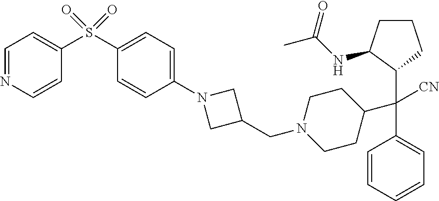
C1=CC=CC=C1C(C1CCN(CC2CN(C3=CC=C(S(=O)(=O)C4=CC=NC=C4)C=C3)C2)CC1)([CN])C1C(NC(C)=O)CCC1
